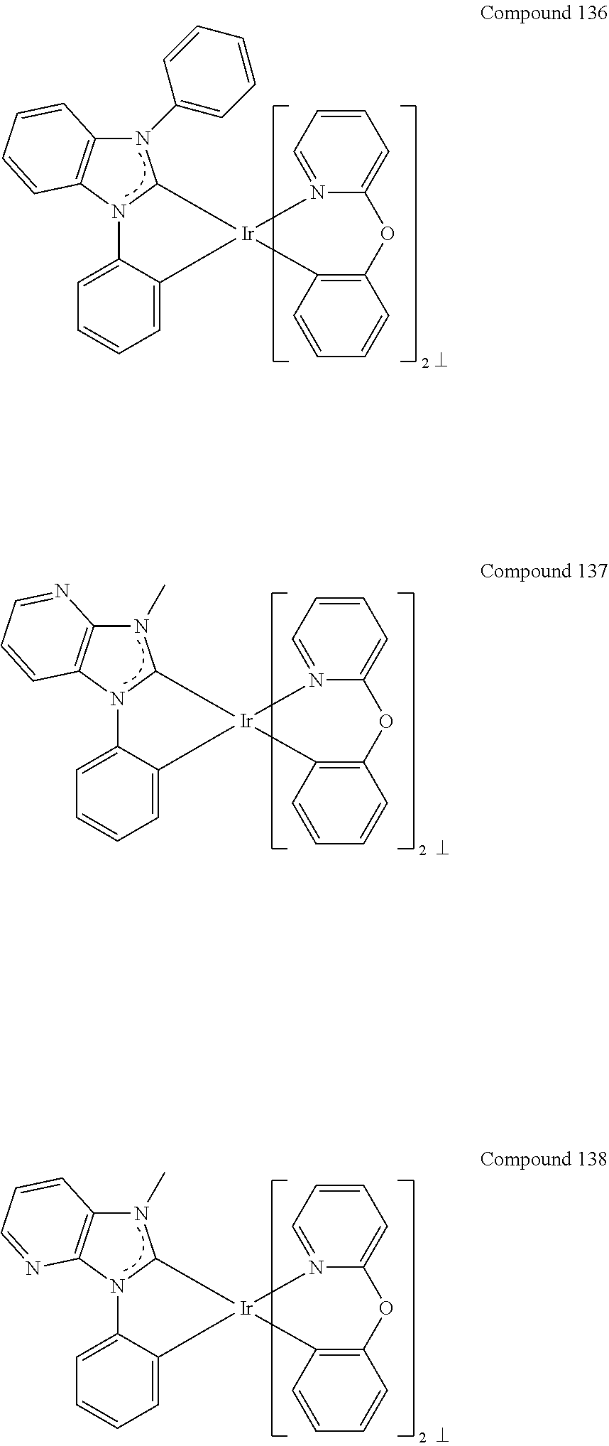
N1(C)C2=C(N3C1[Ir]1(C4=CC=CC=C34)N3=CC=CC=C3OC3=C1C=CC=C3)N=CC=C2.N1(C2=CC=CC=C2)C2=C(N3C1[Ir]1(C4=CC=CC=C34)N3=CC=CC=C3OC3=C1C=CC=C3)C=CC=C2.N1(C)C2=C(N3C1[Ir]1(C4=CC=CC=C34)N3=CC=CC=C3OC3=C1C=CC=C3)C=CC=N2
